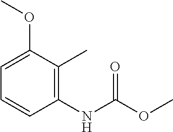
C1=CC(NC(=O)OC)=C(C)C(OC)=C1
